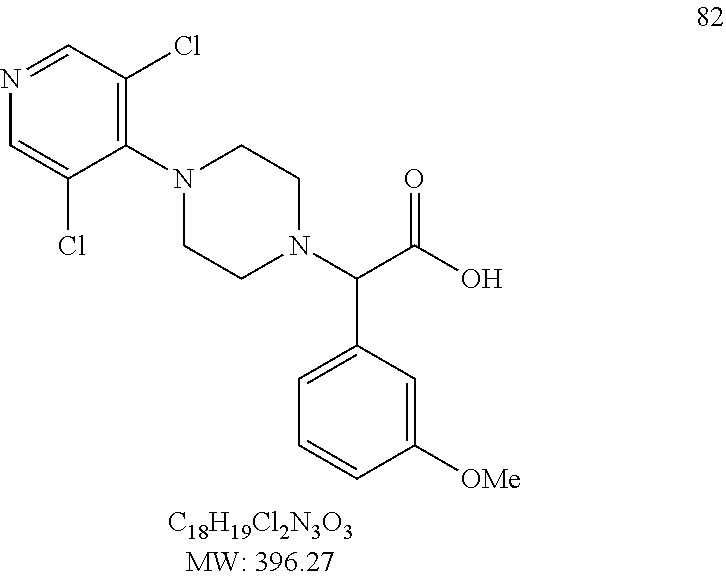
N1(C2=C(Cl)C=NC=C2Cl)CCN(C(C(O)=O)C2=CC=CC([OMe])=C2)CC1
